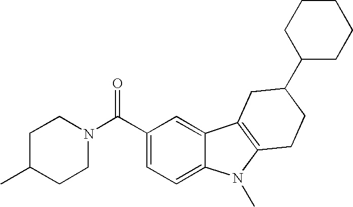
C1(C(N2CCC(C)CC2)=O)=CC=C2C(=C1)C1=C(N2C)CCC(C2CCCCC2)C1
